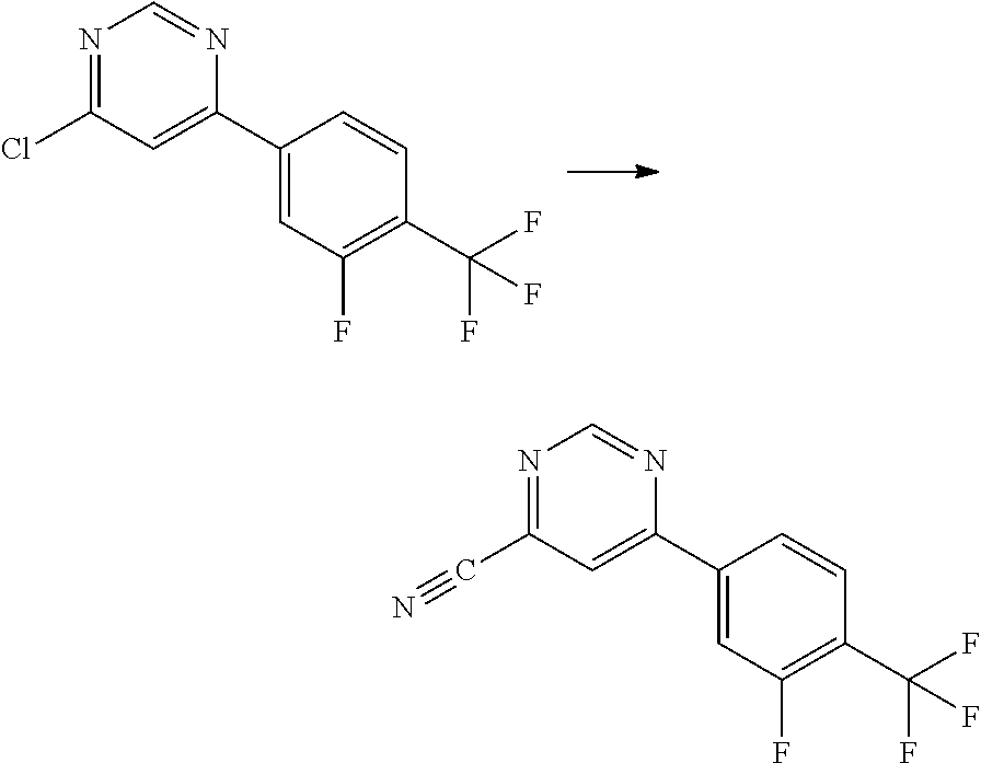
C1(C2=CC(F)=C(C(F)(F)F)C=C2)=CC(Cl)=NC=N1.C1(C2=CC(F)=C(C(F)(F)F)C=C2)=CC(C#N)=NC=N1
